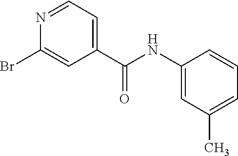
BrC1=CC(C(NC2=CC(C)=CC=C2)=O)=CC=N1
